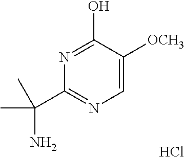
Cl.C1=C([OCH3])C(O)=NC(C(N)(C)C)=N1
